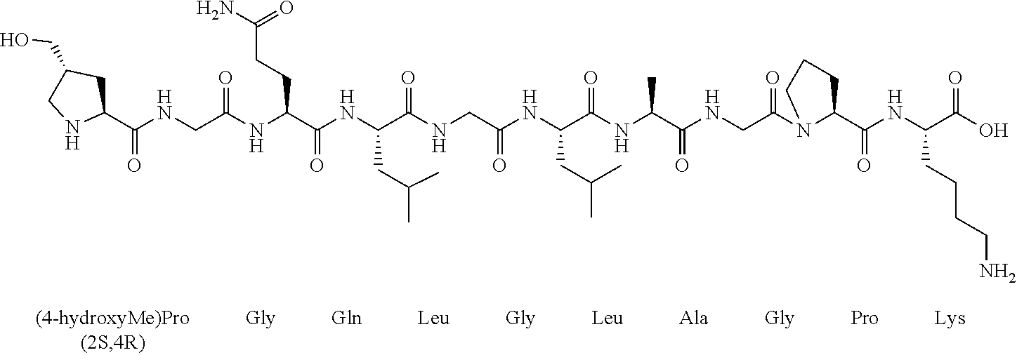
C1(C(NCC(NC(C(NC(C(NCC(NC(C(NC(C(NCC(N2C(C(NC(C(O)=O)CCCCN)=O)CCC2)=O)=O)C)=O)CC(C)C)=O)=O)CC(C)C)=O)CCC(N)=O)=O)=O)CC(CO)CN1
